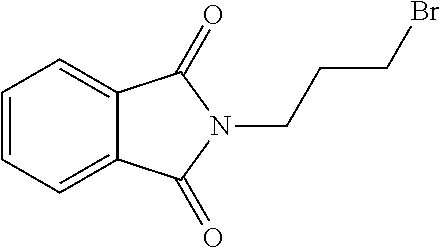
C1=CC=C2C(=C1)C(=O)N(CCCBr)C2=O
